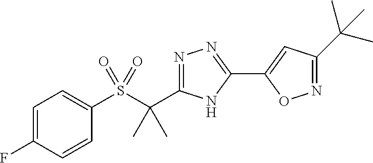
S(C(C)(C)C1=NN=C(C2=CC(C(C)(C)C)=NO2)N1)(=O)(=O)C1=CC=C(F)C=C1
